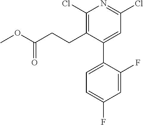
C1(Cl)=C(CCC(OC)=O)C(C2=CC=C(F)C=C2F)=CC(Cl)=N1
